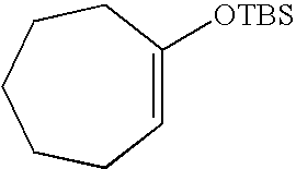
C1=C([OTBS])CCCCC1
